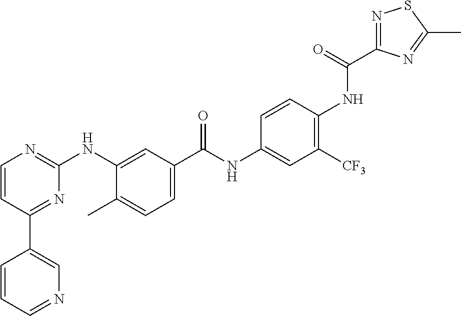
C1(C2=CN=CC=C2)=NC(NC2=CC(C(NC3=CC([CF3])=C(NC(=O)C4=NSC(C)=N4)C=C3)=O)=CC=C2C)=NC=C1
